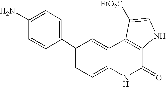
C1(C2=CC=C(N)C=C2)=CC=C2C(=C1)C1=C(C(=O)N2)NC=C1[EtO2C]
